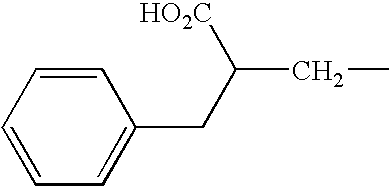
C1=CC=CC=C1CC([HO2C])CC
